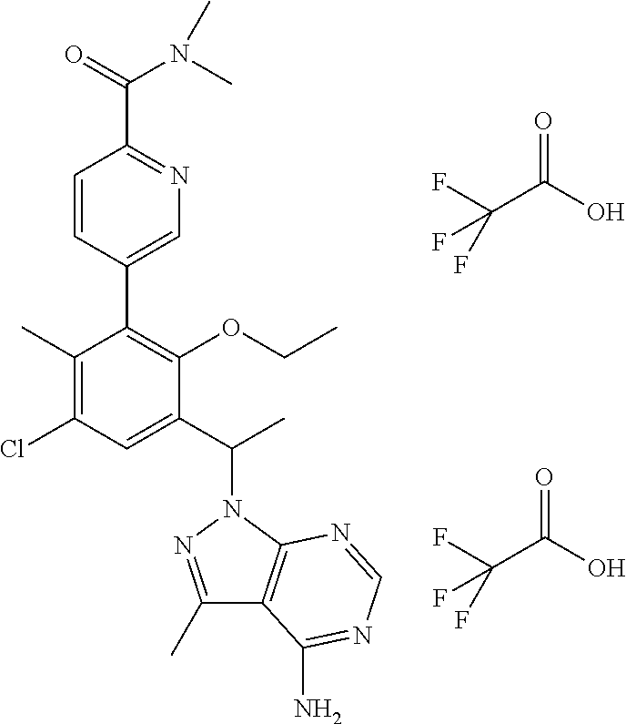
C(C(O)=O)(F)(F)F.C(C(O)=O)(F)(F)F.C1=CC(C2=C(OCC)C(C(C)N3N=C(C)C4=C3N=CN=C4N)=CC(Cl)=C2C)=CN=C1C(N(C)C)=O
